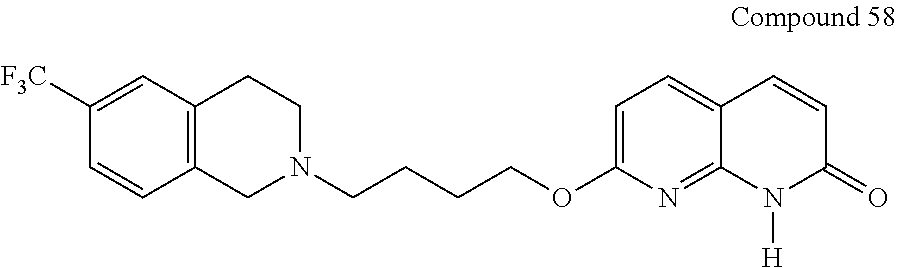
C1N(CCCCOC2=CC=C3C(=N2)N([H])C(=O)C=C3)CCC2=C1C=CC([F3C])=C2
